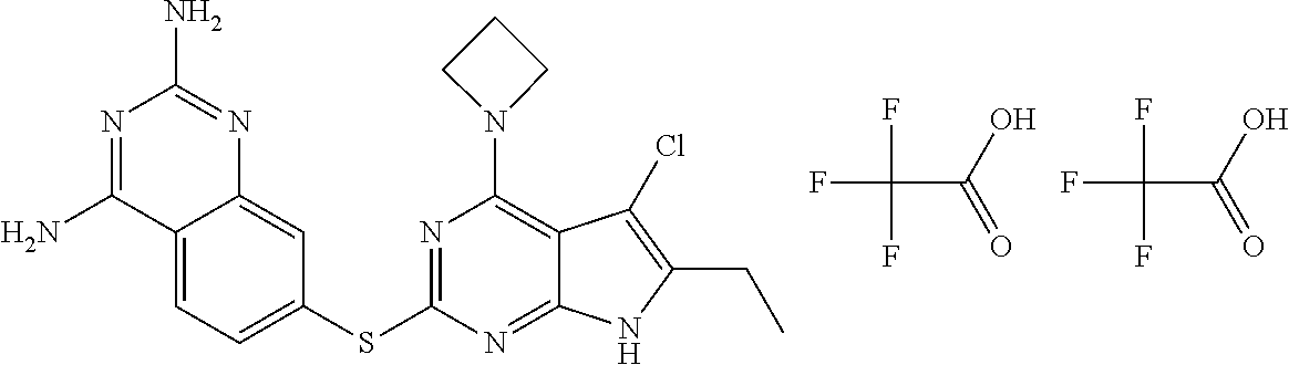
FC(C(O)=O)(F)F.C12=CC=C(SC3=NC(N4CCC4)=C4C(=N3)NC(CC)=C4Cl)C=C1N=C(N)N=C2N.FC(C(O)=O)(F)F
